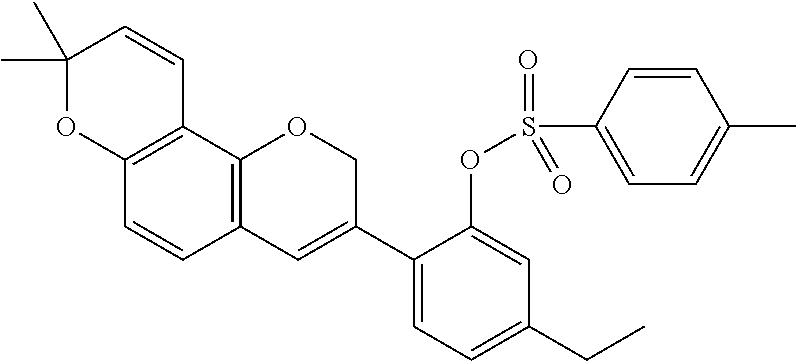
C1(C)(C)OC2=C(C=C1)C1=C(C=C2)C=C(C2=CC=C(CC)C=C2OS(C2=CC=C(C)C=C2)(=O)=O)CO1
